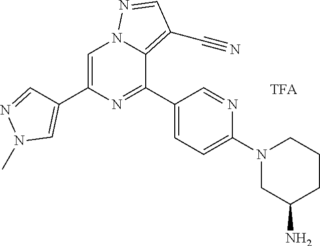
C1C(N)CN(C2=CC=C(C3=NC(C4=CN(C)N=C4)=CN4C3=C(C#N)C=N4)C=N2)CC1.[TFA]
